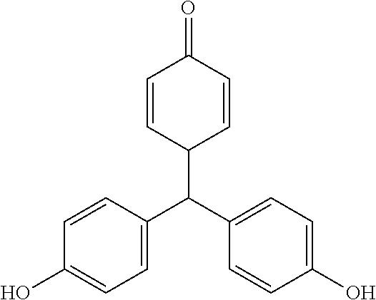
C1=C(C(C2=CC=C(O)C=C2)C2C=CC(=O)C=C2)C=CC(O)=C1
